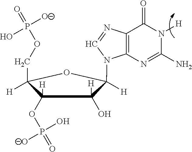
C1(O)([H])C(OP(=O)(O)[O-])([H])C(COP(=O)([O-])O)([H])OC1(N1C2=C(C(=O)N([H])C(N)=N2)N=C1)[H]
